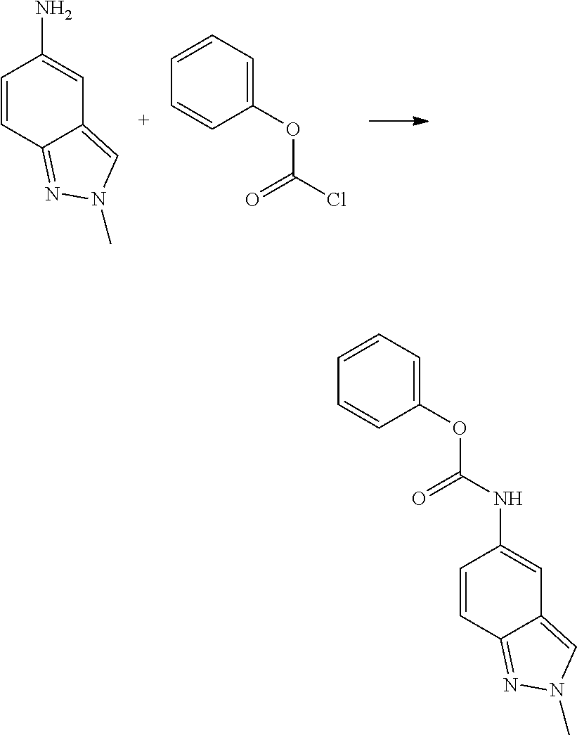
O(C(=O)Cl)C1=CC=CC=C1.C1=CC2=NN(C)C=C2C=C1N.O(C(NC1=CC2=CN(C)N=C2C=C1)=O)C1=CC=CC=C1
